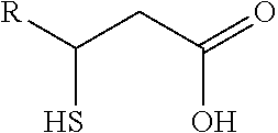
C(S)([R])CC(=O)O
